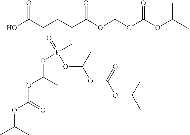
OC(CCC(C(OC(OC(OC(C)C)=O)C)=O)CP(=O)(OC(OC(OC(C)C)=O)C)OC(OC(OC(C)C)=O)C)=O
